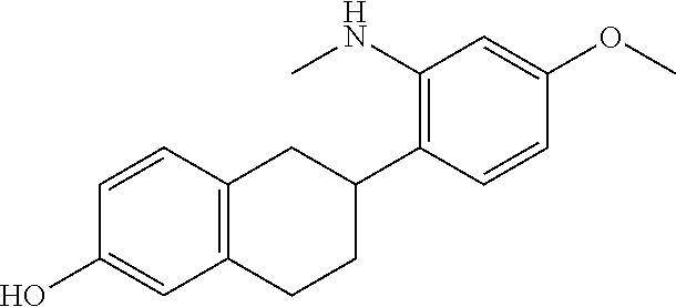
C1=CC2=C(C=C1O)CCC(C1=C(NC)C=C(OC)C=C1)C2
